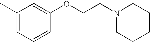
C1(OCCN2CCCCC2)=CC(C)=CC=C1
